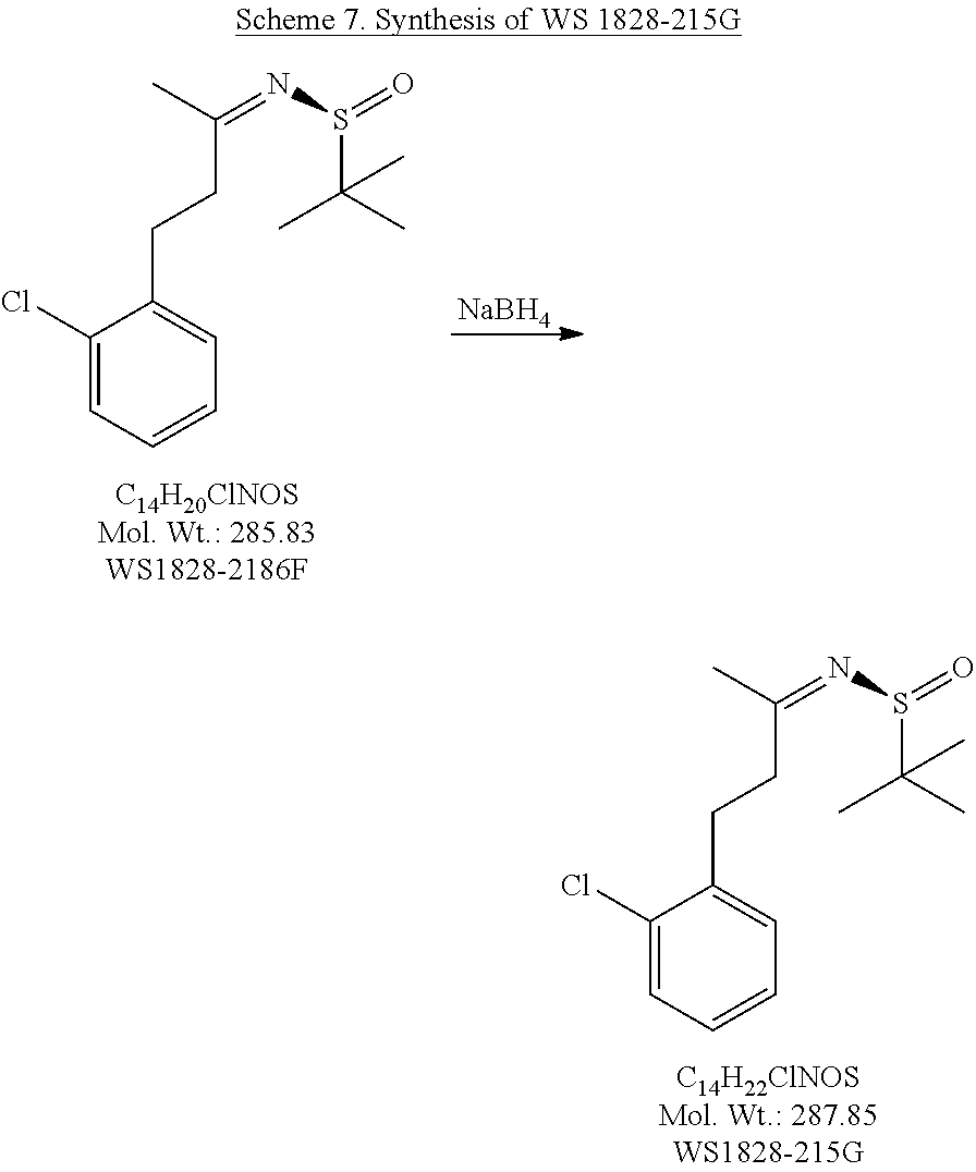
C1(Cl)=CC=CC=C1CCC(=NS(=O)C(C)(C)C)C.[NaBH4].C1(Cl)=CC=CC=C1CCC(C)=NS(=O)C(C)(C)C
